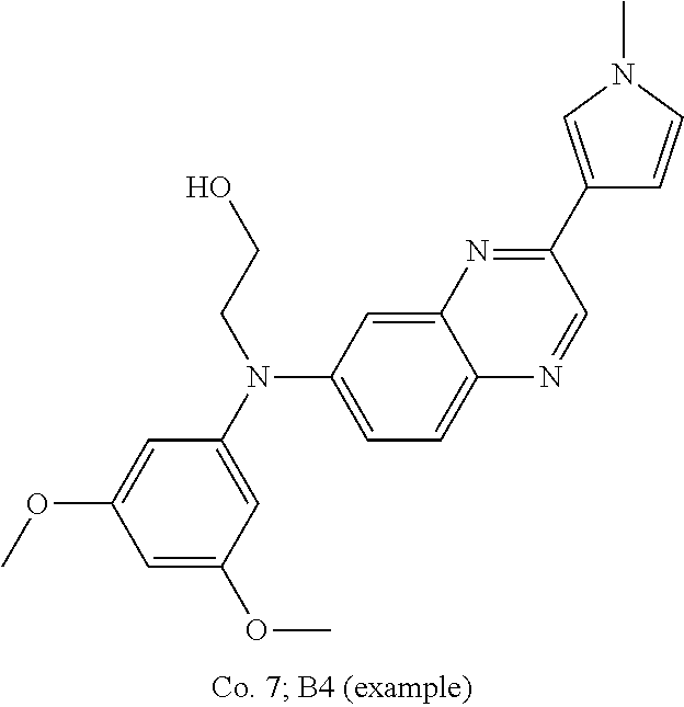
C1=C(OC)C=C(N(CCO)C2=CC=C3C(=C2)N=C(C2=CN(C)C=C2)C=N3)C=C1OC
